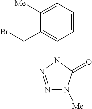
C1=CC=C([Me])C(CBr)=C1N1N=NN([Me])C1=O
